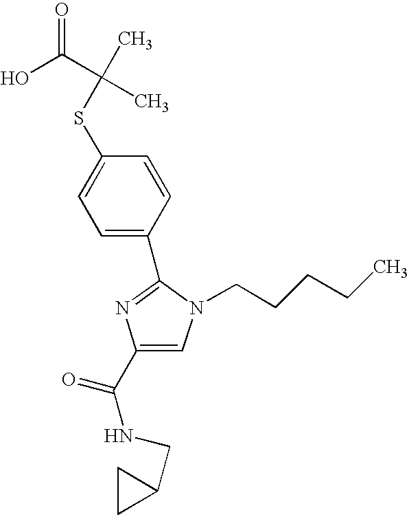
S(C1=CC=C(C2=NC(C(=O)NCC3CC3)=CN2CCCCC)C=C1)C(C)(C(O)=O)C
